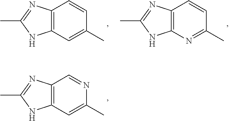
C12=C(C=C(C)C=C1)NC(C)=N2.C12=C(N=C(C)C=C1)NC(C)=N2.C12=C(C=C(C)N=C1)NC(C)=N2
